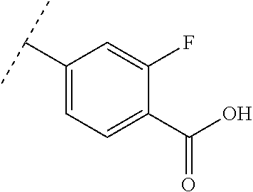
C1(C(C)C)=CC=C(C(O)=O)C(F)=C1
